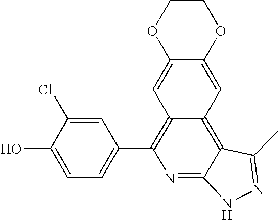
C1=C(O)C(Cl)=CC(C2=C3C(=C4C(=N2)NN=C4C)C=C2C(=C3)OCCO2)=C1
